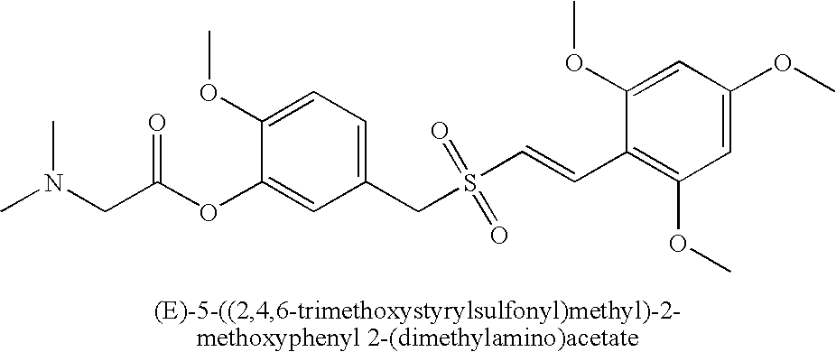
CN(CC(OC1=CC(CS(C=CC2=C(OC)C=C(OC)C=C2OC)(=O)=O)=CC=C1OC)=O)C
